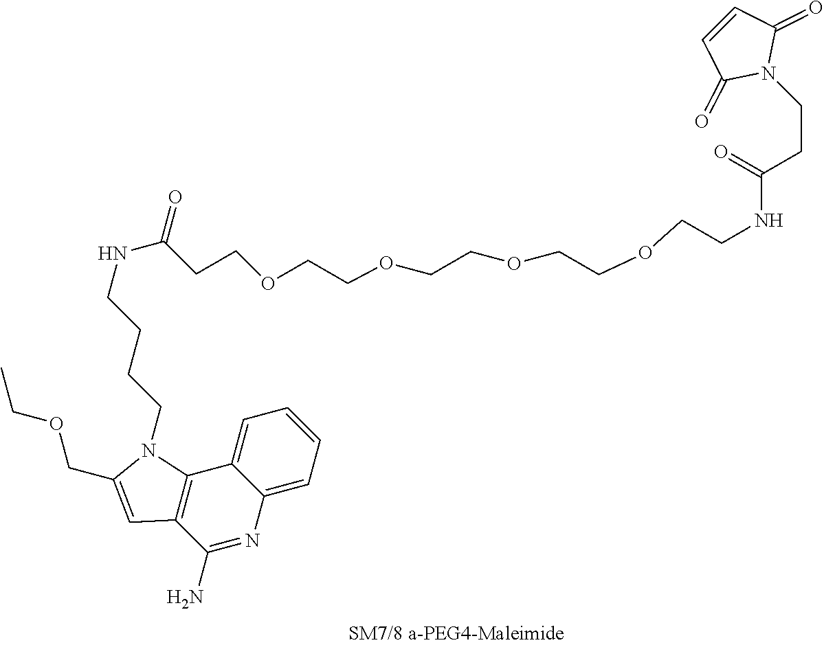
C1=CC=C2C(=C1)C1=C(C(N)=N2)C=C(COCC)N1CCCCNC(CCOCCOCCOCCOCCNC(CCN1C(=O)C=CC1=O)=O)=O
